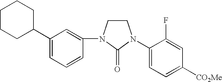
C1(N2CCN(C3=CC(C4CCCCC4)=CC=C3)C2=O)=CC=C([CO2Me])C=C1F
